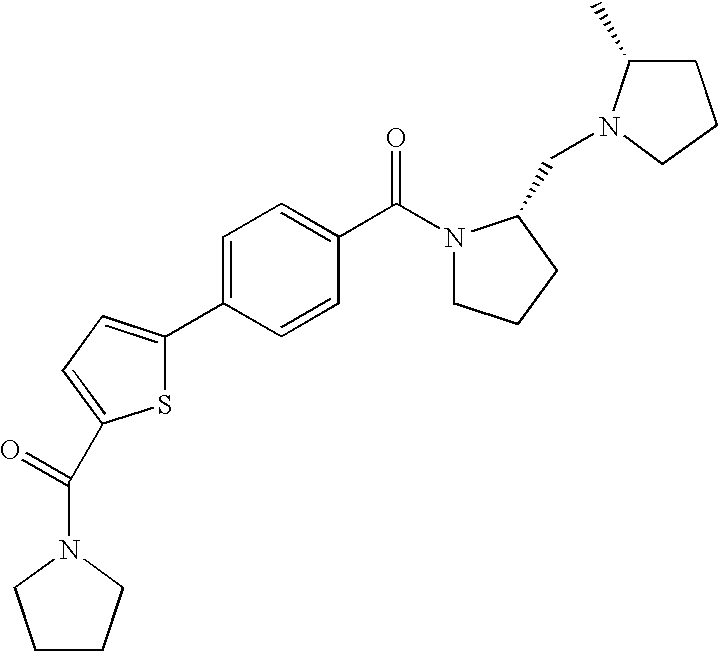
C1=CC(C2=CC=C(C(N3CCCC3)=O)S2)=CC=C1C(N1CCCC1CN1C(C)CCC1)=O
